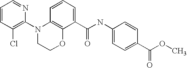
C1=CC(Cl)=C(N2CCOC3=C2C=CC=C3C(NC2=CC=C(C(OC)=O)C=C2)=O)N=C1
